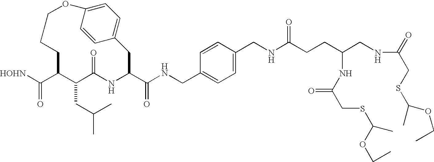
N(CC1=CC=C(CNC(CCC(CNC(CSC(C)OCC)=O)NC(CSC(OCC)C)=O)=O)C=C1)C(C1NC(=O)C(CC(C)C)C(C([HOHN])=O)CCCOC2=CC=C(C1)C=C2)=O
